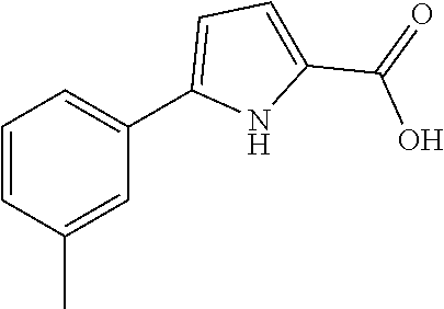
C1=CC(C)=CC(C2=CC=C(C(=O)O)N2)=C1
